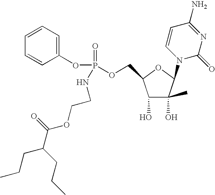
C1=CC=C(OP(=O)(OCC2C(O)C(O)(C)C(N3C(=O)N=C(N)C=C3)O2)NCCOC(=O)C(CCC)CCC)C=C1
